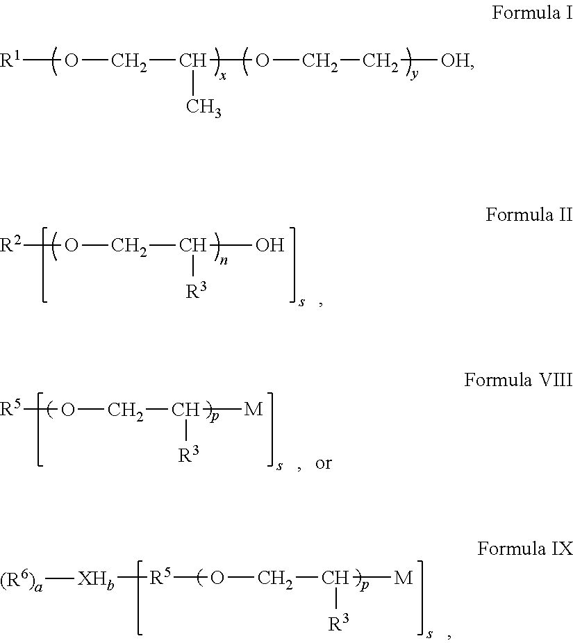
[R1]OCC(C)OCC[OH].[R5]OCC([R3])[M].[R5](OCC([R3])[M])[XHb][(R6)a].[R2]OCC([R3])O
